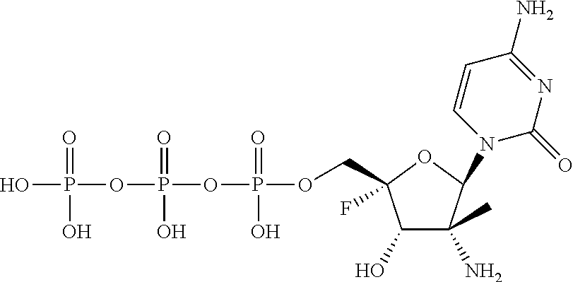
OP(=O)(OP(=O)(O)OP(=O)(O)OCC1(F)C(O)C(N)(C)C(N2C(=O)N=C(N)C=C2)O1)O
